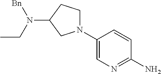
C1(N2CCC(N(CC)[Bn])C2)=CN=C(N)C=C1
